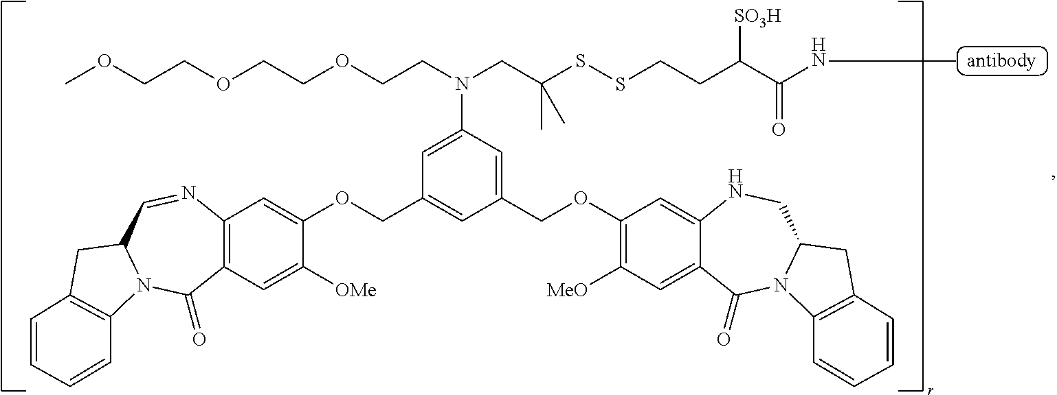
C1=C(N(CCOCCOCCOC)CC(C)(SSCCC([SO3H])C(=O)NC)C)C=C(COC2=C([MeO])C=C3C(=C2)NCC2N(C3=O)C3=C(C2)C=CC=C3)C=C1COC1=CC2=C(C=C1[OMe])C(=O)N1C(C=N2)CC2=C1C=CC=C2
